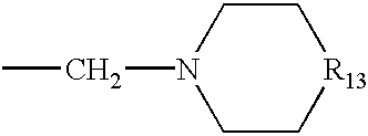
C(N1CC[R13]CC1)C
